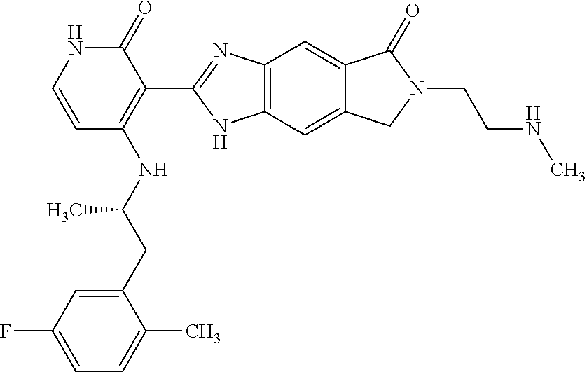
C1=C(CC(NC2=C(C3=NC4=C(N3)C=C3C(=C4)C(=O)N(CCNC)C3)C(=O)NC=C2)C)C(C)=CC=C1F
